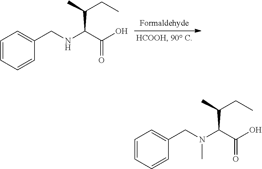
CC(CC)C(C(O)=O)NCC1=CC=CC=C1.CC(CC)C(C(O)=O)N(CC1=CC=CC=C1)C
